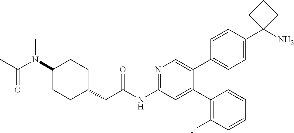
C1(N(C(=O)C)C)CCC(CC(NC2=NC=C(C3=CC=C(C4(N)CCC4)C=C3)C(C3=C(F)C=CC=C3)=C2)=O)CC1
